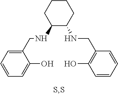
C1(NCC2=CC=CC=C2O)C(NCC2=C(O)C=CC=C2)CCCC1
